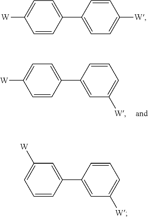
C1=CC(C2=CC([W])=CC=C2)=CC=C1[W].C1=CC(C2=CC=C([W])C=C2)=CC=C1[W].C1=CC(C2=CC([W])=CC=C2)=CC([W])=C1
